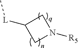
C1([L]C)CN([R5])C1
